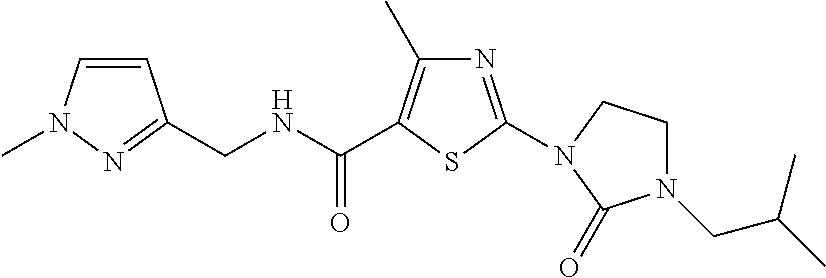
C(NC(=O)C1=C(C)N=C(N2CCN(CC(C)C)C2=O)S1)C1=NN(C)C=C1
